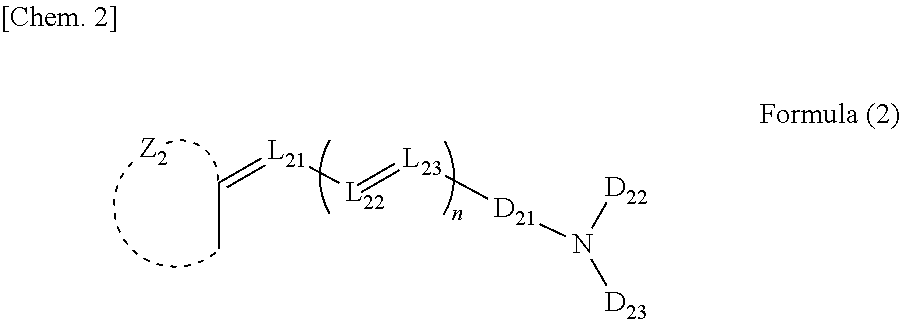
C(C)=[L21][L22]=[L23][D21]N([D22])[D23]
